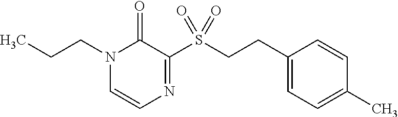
C(CS(C1=NC=CN(CCC)C1=O)(=O)=O)C1=CC=C(C)C=C1
